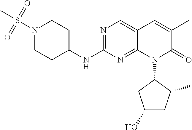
N1(S(C)(=O)=O)CCC(NC2=NC=C3C(=N2)N(C2CC(O)CC2C)C(=O)C(C)=C3)CC1
